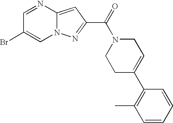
C1=NC2=CC(C(=O)N3CCC(C4=C(C)C=CC=C4)=CC3)=NN2C=C1Br
